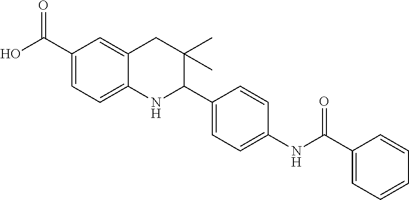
OC(C1=CC=C2C(=C1)CC(C)(C)C(C1=CC=C(NC(C3=CC=CC=C3)=O)C=C1)N2)=O
